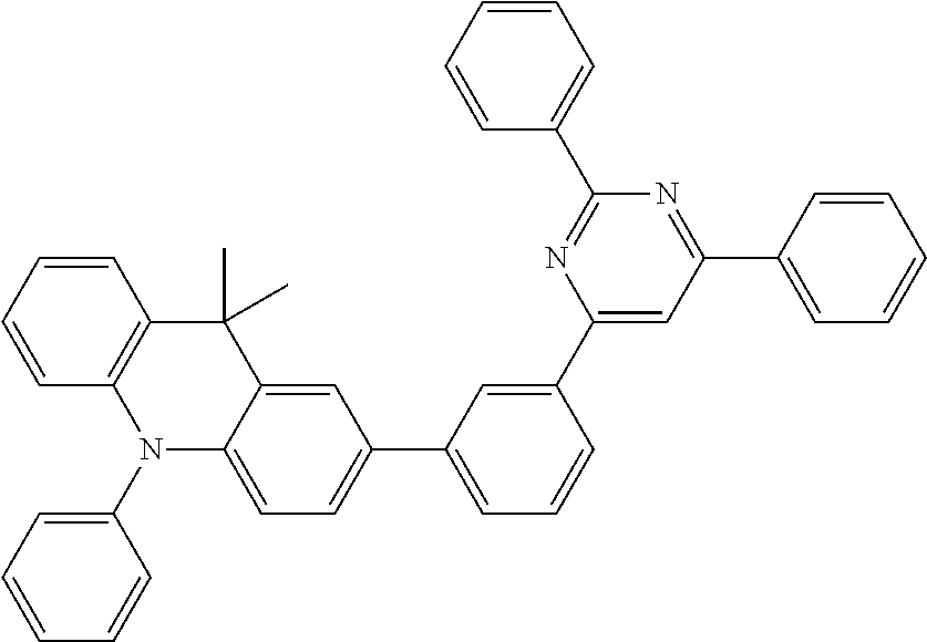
C1=CC=CC(C2=NC(C3=CC(C4=CC=C5C(=C4)C(C)(C)C4=C(N5C5=CC=CC=C5)C=CC=C4)=CC=C3)=CC(C3=CC=CC=C3)=N2)=C1
